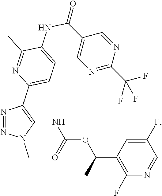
N1=NC(C2=CC=C(NC(C3=CN=C(C(F)(F)F)N=C3)=O)C(C)=N2)=C(NC(OC(C2=C(F)N=CC(F)=C2)C)=O)N1C
